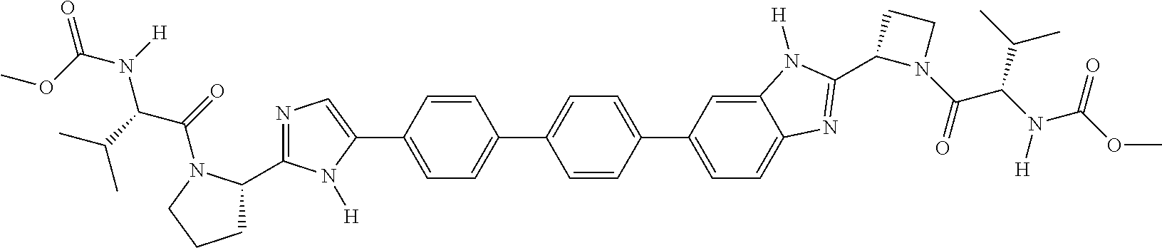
COC(N([H])C(C(C)C)C(=O)N1C(C2=NC=C(C3=CC=C(C4=CC=C(C5=CC=C6C(=C5)N([H])C(C5N(C(=O)C(N([H])C(OC)=O)C(C)C)CC5)=N6)C=C4)C=C3)N2[H])CCC1)=O
